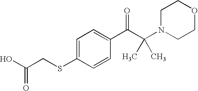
C1=C(SCC(O)=O)C=CC(C(C(N2CCOCC2)(C)C)=O)=C1
